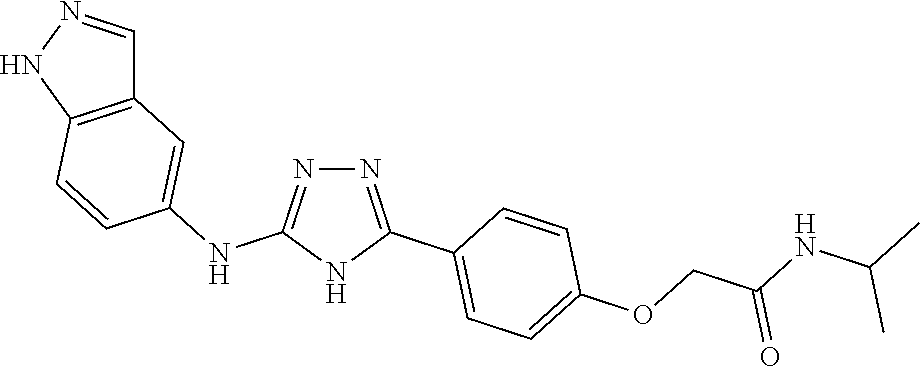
N1=C(NC2=CC3=C(C=C2)NN=C3)NC(C2=CC=C(OCC(NC(C)C)=O)C=C2)=N1
